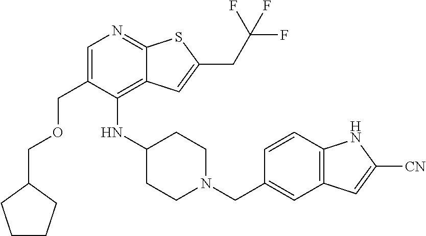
C1C(NC2=C3C(=NC=C2COCC2CCCC2)SC(CC(F)(F)F)=C3)CCN(CC2=CC3=C(C=C2)NC([CN])=C3)C1
